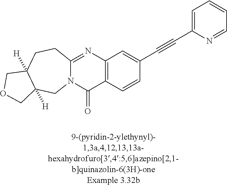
N12C(=NC3=C(C1=O)C=CC(C#CC1=CC=CC=N1)=C3)CCC1([H])C([H])(C2)COC1
